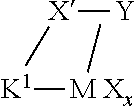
[K1]([M Xx]C)[X][Y]
